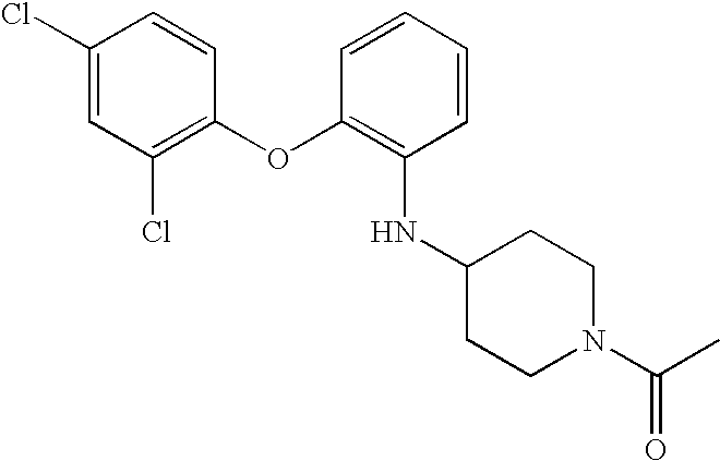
C1(Cl)=CC(Cl)=C(OC2=C(NC3CCN(C(C)=O)CC3)C=CC=C2)C=C1
